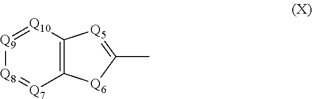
C12=C([Q10]=[Q9][Q8]=[Q7]1)[Q5]=C(C)[Q6]2
